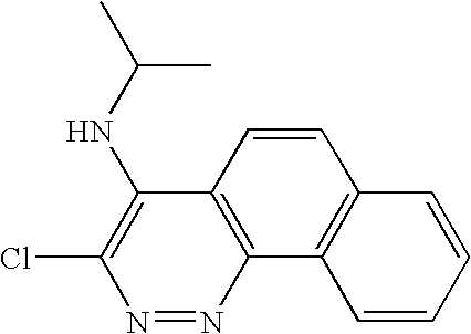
C1=CC=CC2=C1C1=C(C=C2)C(NC(C)C)=C(Cl)N=N1
